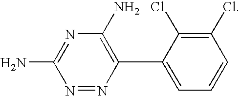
N1=NC(C2=CC=CC(Cl)=C2Cl)=C(N)N=C1N
